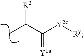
C([Y2c][Ry])(=[Y1a])C([R2])C
